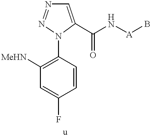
C1=CC(F)=CC([MeHN])=C1N1N=NC=C1C(=O)N[A]B
